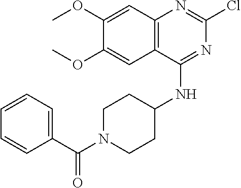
C12=C(C(NC3CCN(C(C4=CC=CC=C4)=O)CC3)=NC(Cl)=N1)C=C(OC)C(OC)=C2
